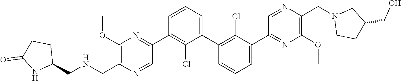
C1(C2=NC(OC)=C(C[HN]CC3CCC(=O)N3)N=C2)=C(Cl)C(C2=C(Cl)C(C3=NC(OC)=C(CN4CCC(CO)C4)N=C3)=CC=C2)=CC=C1
